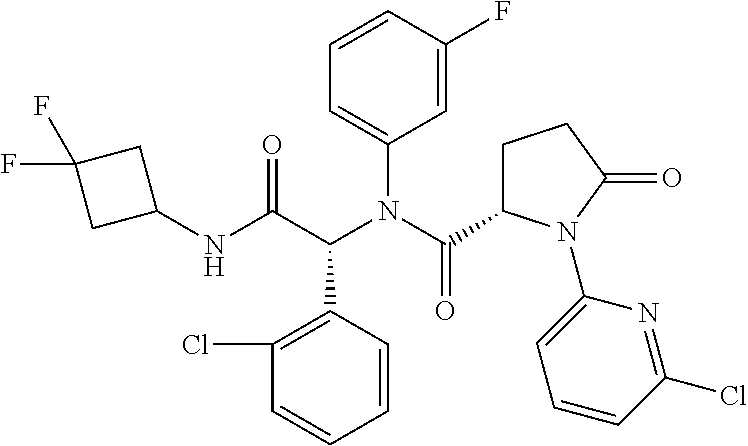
C1=CC(C(C(NC2CC(F)(F)C2)=O)N(C(C2CCC(=O)N2C2=CC=CC(Cl)=N2)=O)C2=CC=CC(F)=C2)=C(Cl)C=C1
